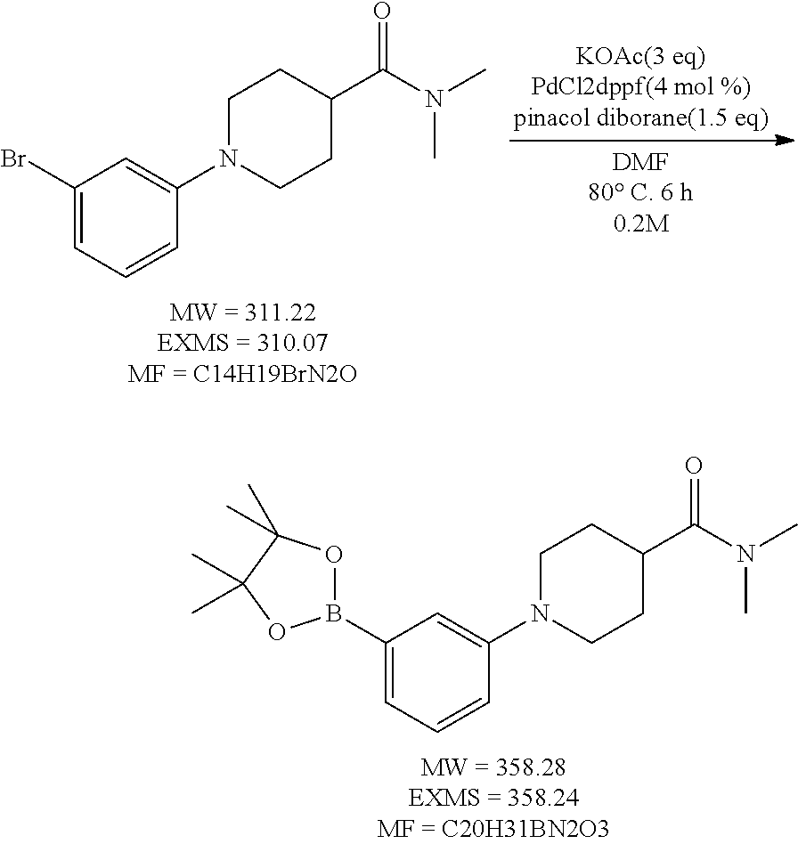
C1(Br)=CC=CC(N2CCC(C(N(C)C)=O)CC2)=C1.C1(B2OC(C)(C)C(C)(C)O2)=CC=CC(N2CCC(C(N(C)C)=O)CC2)=C1
